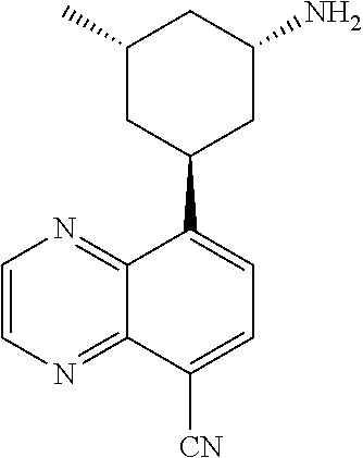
C12=NC=CN=C1C([CN])=CC=C2C1CC(C)CC(N)C1
